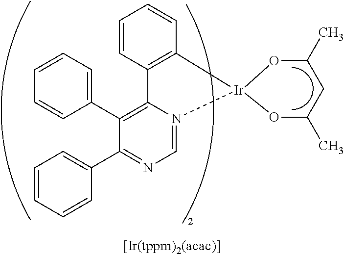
C1=CC2=C(C=C1)[Ir]1(N3=CN=C(C4=CC=CC=C4)C(C4=CC=CC=C4)=C23)OC(C)CC(C)O1
